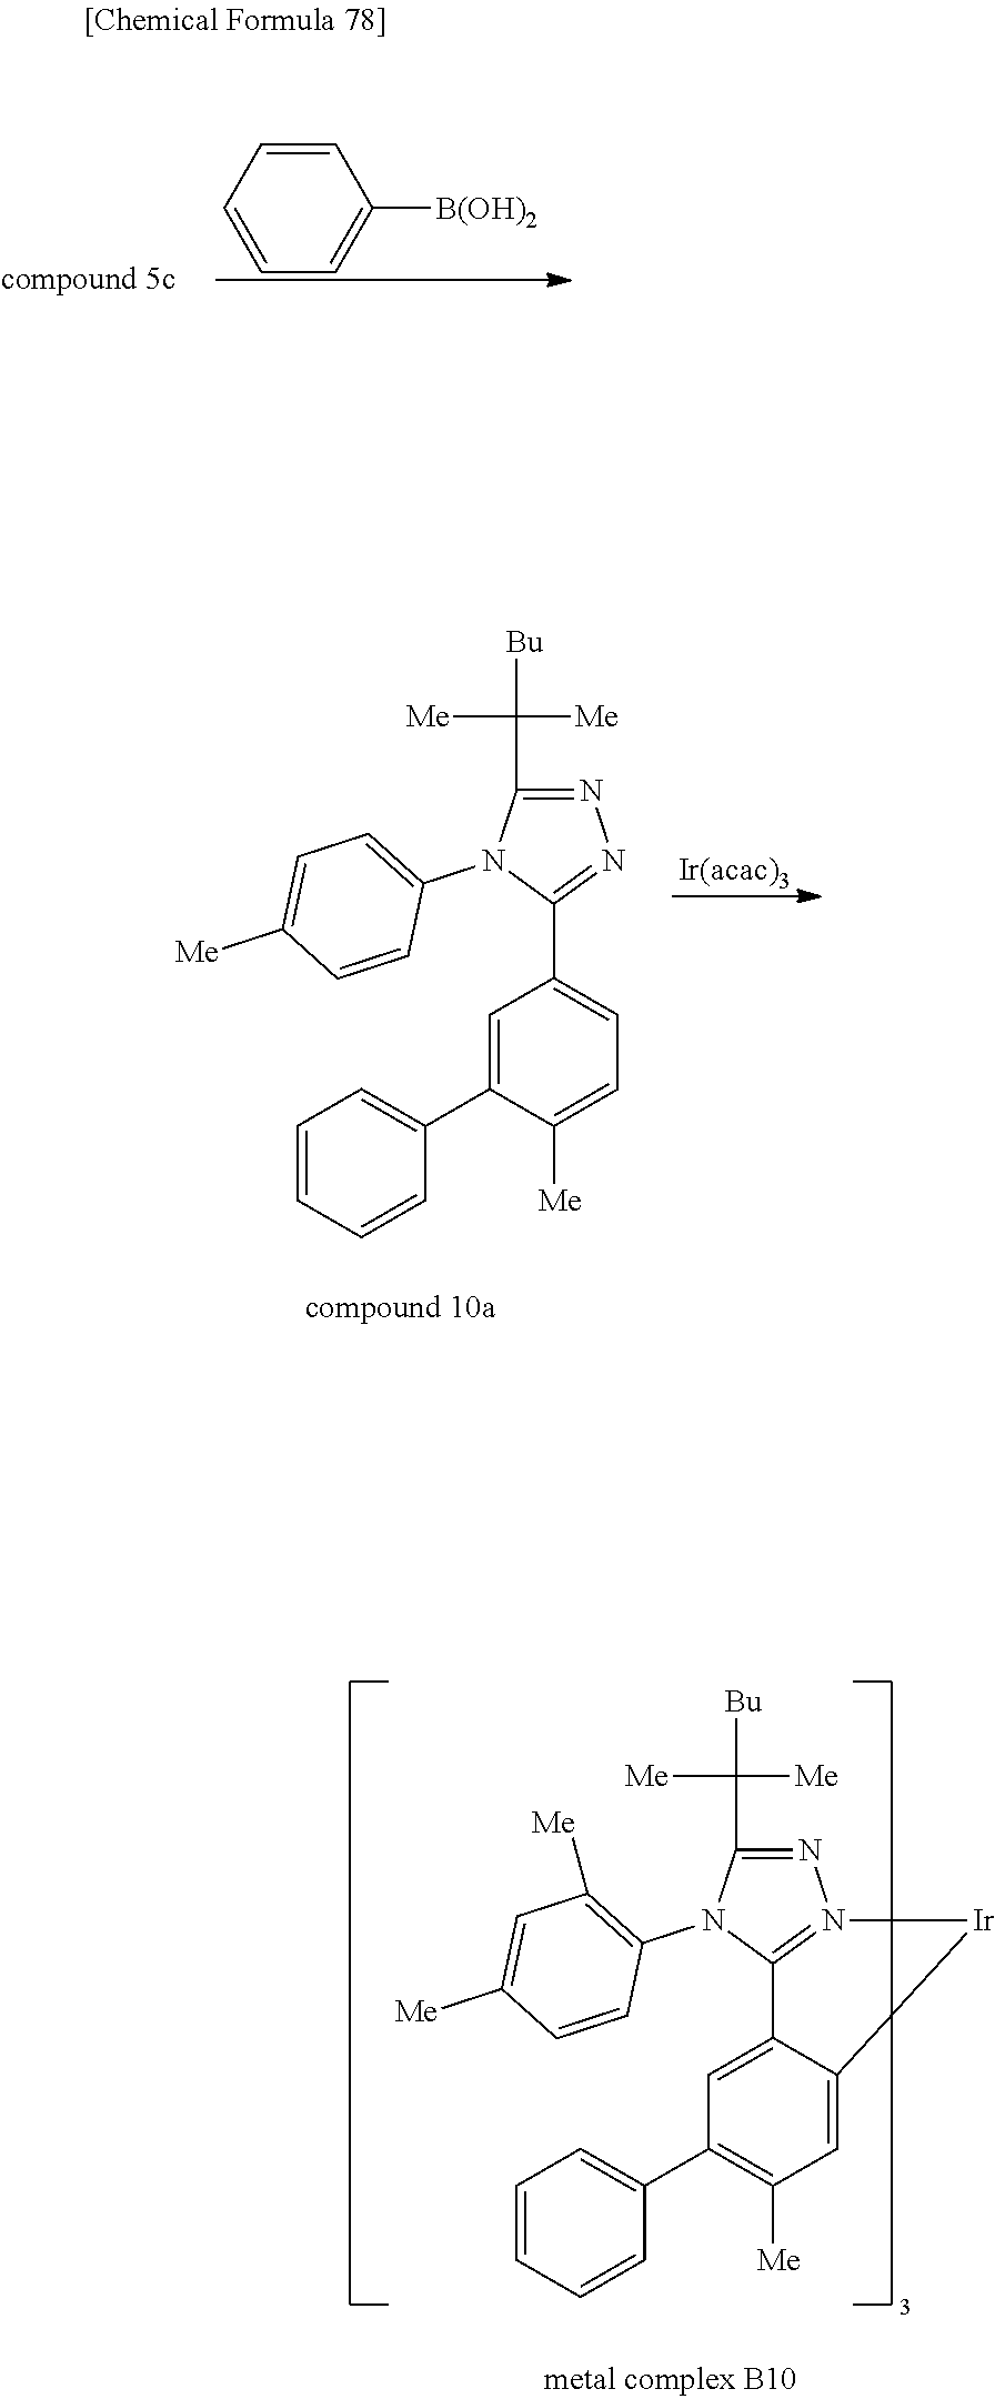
C1=CC=CC=C1[B(OH)2].C1=C(C2=CC=CC=C2)C([Me])=CC=C1C1=NN=C(C([Bu])([Me])[Me])N1C1=CC=C([Me])C=C1.C1=C2C(=CC([Me])=C1C1=CC=CC=C1)[Ir]N1=C2N(C2=C([Me])C=C([Me])C=C2)C(C([Bu])([Me])[Me])=N1
